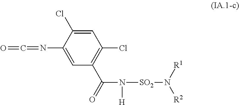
C1=C(Cl)C(N=C=O)=CC(C(=O)N([H])[SO2]N([R2])[R1])=C1Cl
